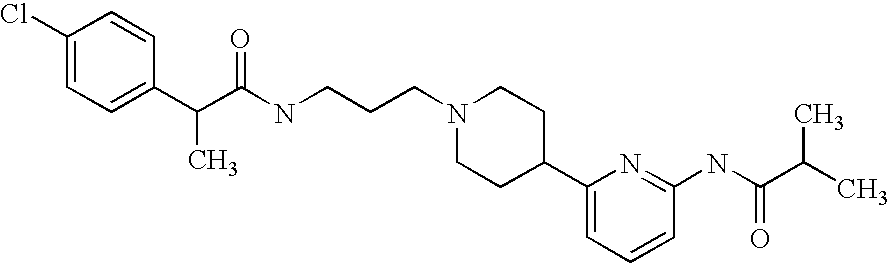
C1(Cl)=CC=C(C(C(NCCCN2CCC(C3=CC=CC(NC(C(C)C)=O)=N3)CC2)=O)C)C=C1
